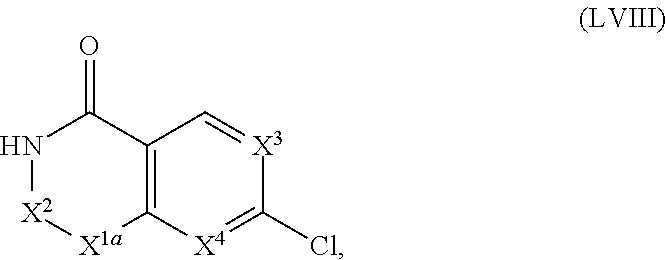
C12=C([X4]=C(Cl)[X3]=C1)[X1a][X2]NC2=O
